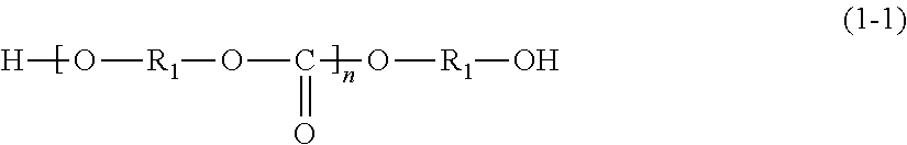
[H]O[R1]OC(=O)O[R1]O
